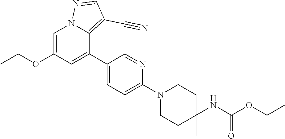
C1=C(OCC)C=C(C2=CC=C(N3CCC(C)(NC(=O)OCC)CC3)N=C2)C2=C(C#N)C=NN12
